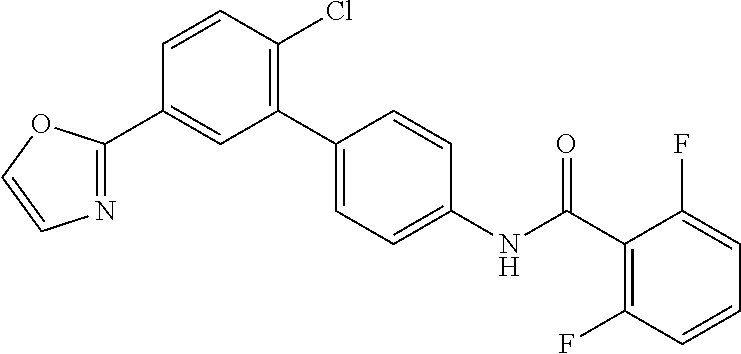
C1=CC(Cl)=C(C2=CC=C(NC(C3=C(F)C=CC=C3F)=O)C=C2)C=C1C1=NC=CO1
